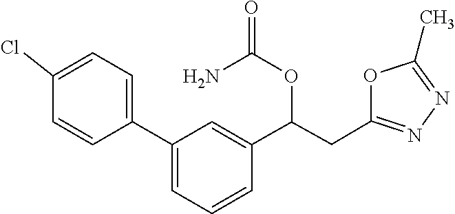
C1(C)=NN=C(CC(OC(=O)N)C2=CC(C3=CC=C(Cl)C=C3)=CC=C2)O1
